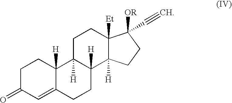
C1C(=O)C=C2C([H])(C1)C1([H])C([H])(CC2)C2([H])C([Et])(CC1)C(C#C)([OR])CC2
